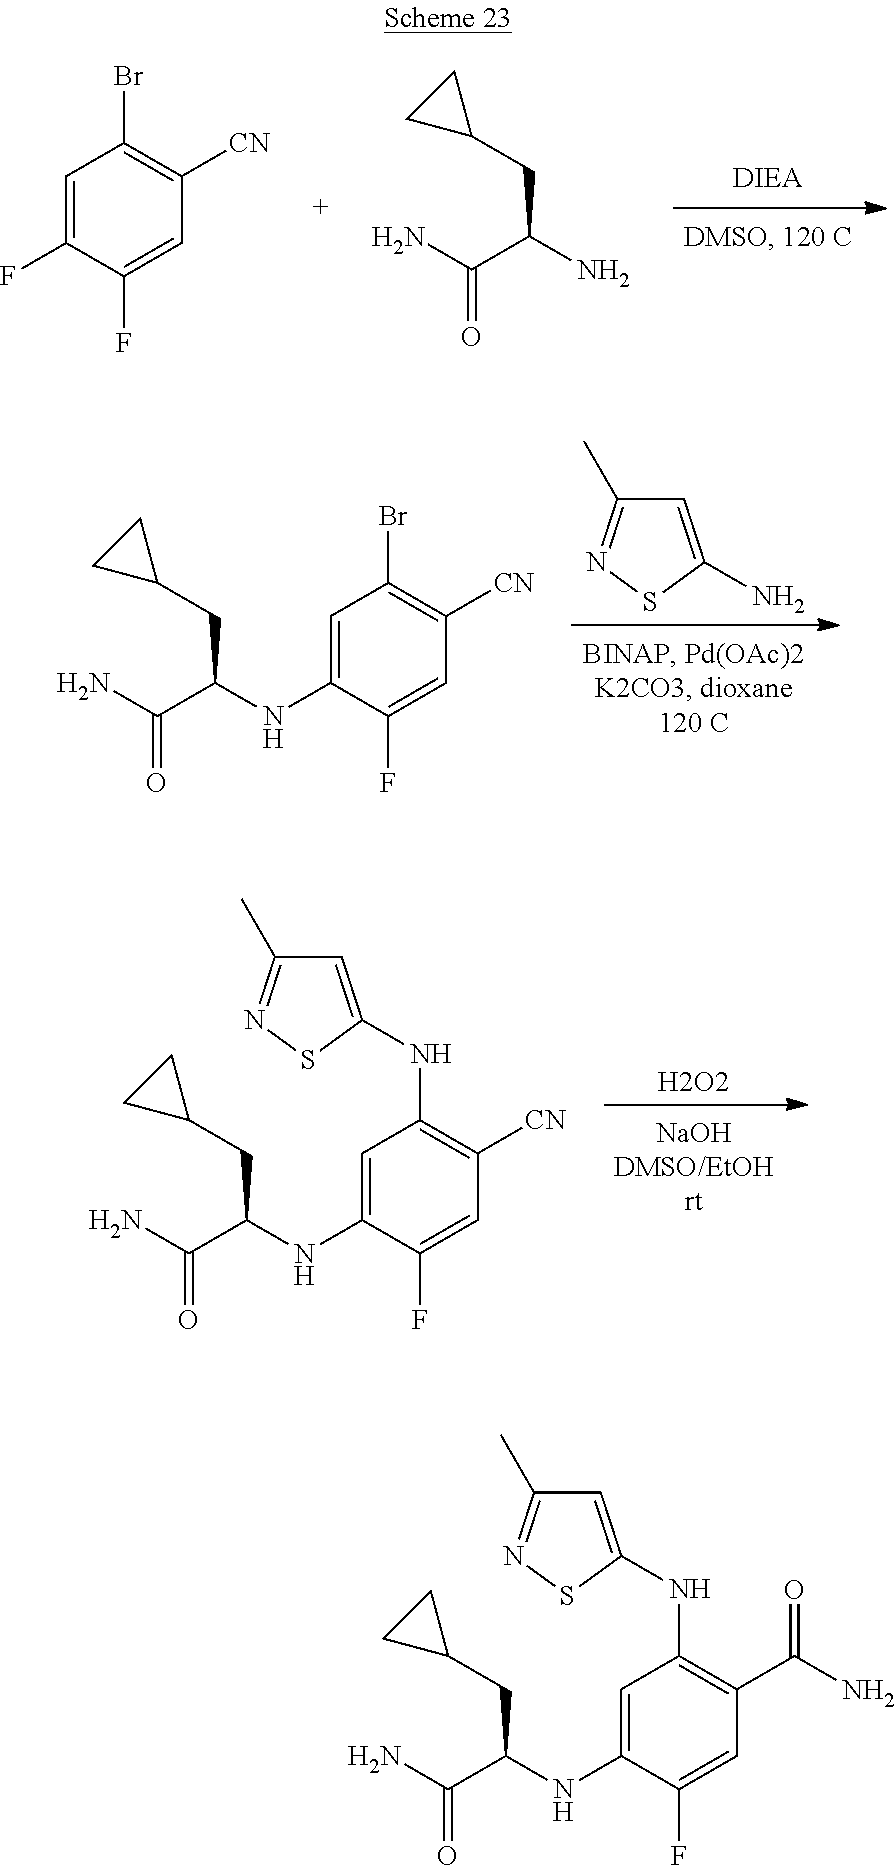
C1=C(NC(C(N)=O)CC2CC2)C(F)=CC([CN])=C1Br.C1=C(N)SN=C1C.[H2O2].C1=C(NC(C(N)=O)CC2CC2)C(F)=CC([CN])=C1NC1=CC(C)=NS1.C1=C(F)C(F)=CC([CN])=C1Br.NC(C(N)CC1CC1)=O.C1=C(NC(C(N)=O)CC2CC2)C(F)=CC(C(N)=O)=C1NC1=CC(C)=NS1
